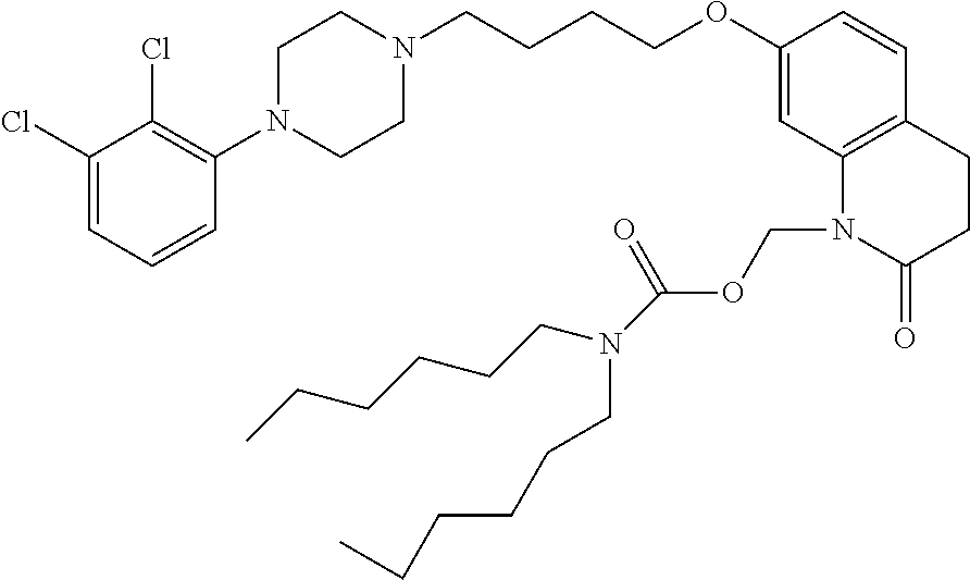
C1=C(Cl)C(Cl)=C(N2CCN(CCCCOC3=CC4=C(C=C3)CCC(=O)N4COC(=O)N(CCCCCC)CCCCCC)CC2)C=C1
